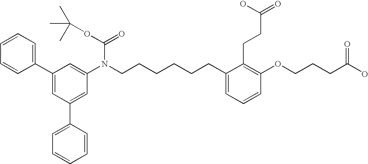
C1(C2=CC(C3=CC=CC=C3)=CC(N(CCCCCCC3=CC=CC(OCCCC(O)=O)=C3CCC(=O)O)C(OC(C)(C)C)=O)=C2)=CC=CC=C1
